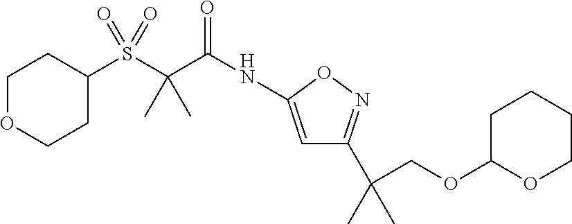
C1OCCC(S(C(C(NC2=CC(C(C)(COC3OCCCC3)C)=NO2)=O)(C)C)(=O)=O)C1
